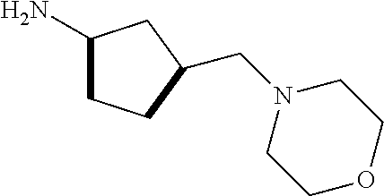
C1(N)CCC(CN2CCOCC2)C1
